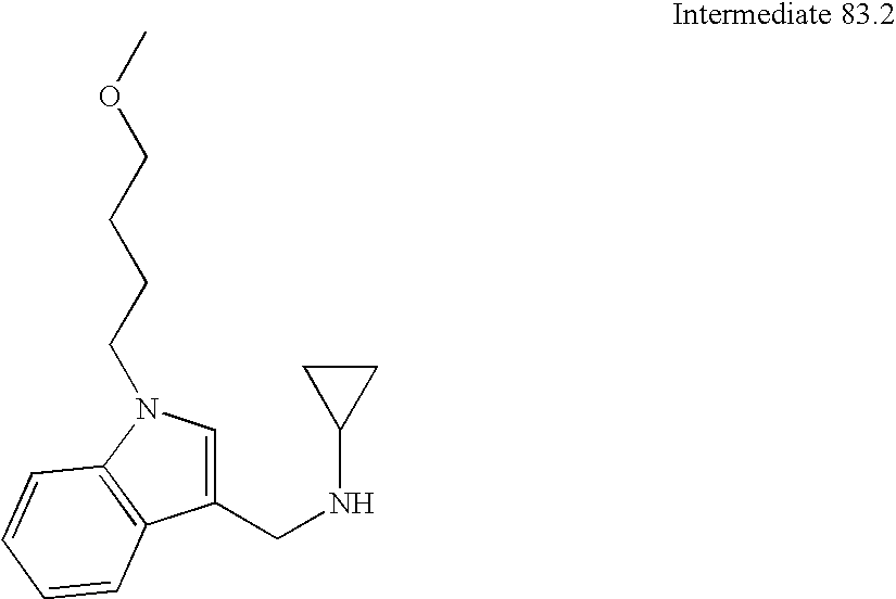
N(CC1=CN(CCCCOC)C2=C1C=CC=C2)C1CC1
